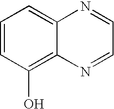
C1=CC(O)=C2C(=C1)N=CC=N2
